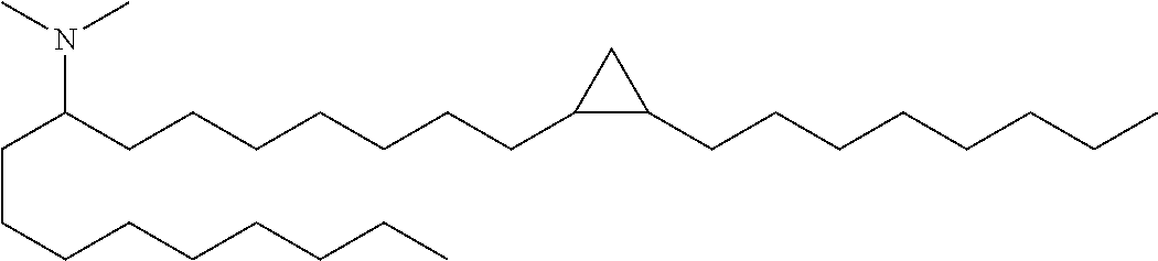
C(CCCCCCCC)C(CCCCCCCC1C(CCCCCCCC)C1)N(C)C
